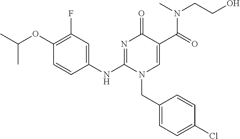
C1(NC2=NC(=O)C(C(=O)N(CCO)C)=CN2CC2=CC=C(Cl)C=C2)=CC(F)=C(OC(C)C)C=C1
